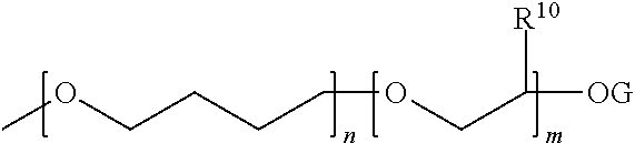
COCCCCOCC([R10])[OG]
